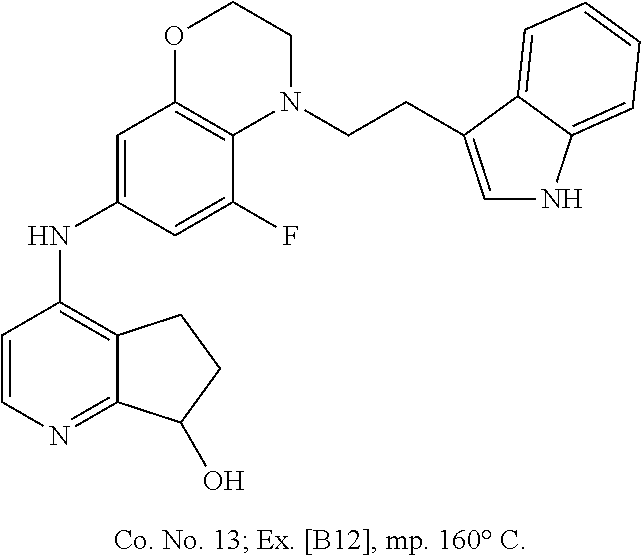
C1=CN=C2C(=C1NC1=CC3=C(C(F)=C1)N(CCC1=CNC4=CC=CC=C41)CCO3)CCC2O
